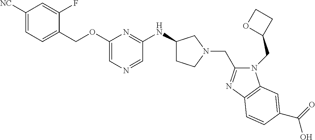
C1([NC])=CC=C(COC2=CN=CC(NC3CCN(CC4=NC5=C(N4CC4CCO4)C=C(C(=O)O)C=C5)C3)=N2)C(F)=C1
